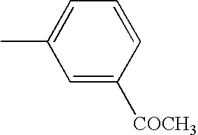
C1=C([COCH3])C=CC=C1C
